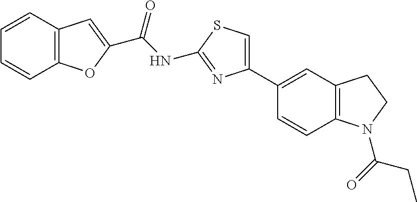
C(NC1=NC(C2=CC3=C(C=C2)N(C(=O)CC)CC3)=CS1)(=O)C1=CC2=C(O1)C=CC=C2
